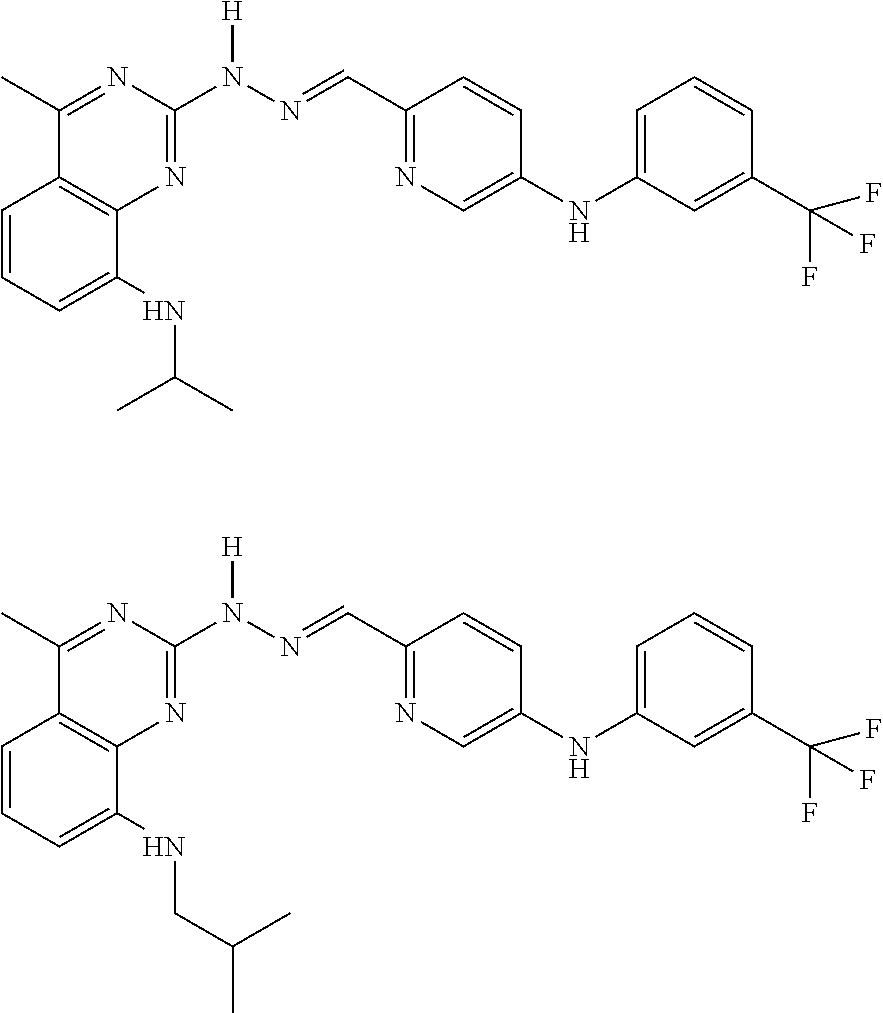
C1=CC=C(NC(C)C)C2=C1C(C)=NC(N(N=CC1=NC=C(NC3=CC=CC(C(F)(F)F)=C3)C=C1)[H])=N2.C1=CC=C(NCC(C)C)C2=C1C(C)=NC(N(N=CC1=NC=C(NC3=CC=CC(C(F)(F)F)=C3)C=C1)[H])=N2
